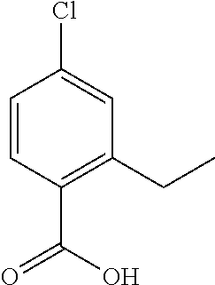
C1=CC(C(O)=O)=C(CC)C=C1Cl
